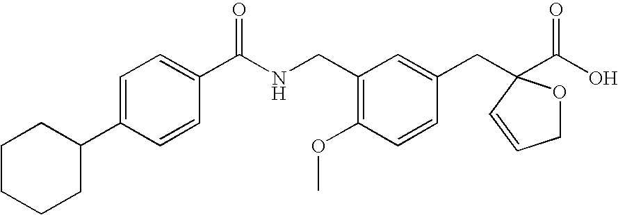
C1CCCC(C2=CC=C(C(NCC3=C(OC)C=CC(CC4(C(O)=O)OCC=C4)=C3)=O)C=C2)C1
